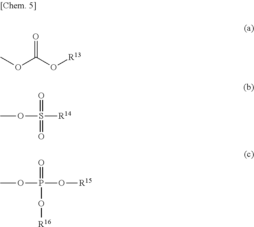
COC(O[R13])=O.COS(=O)(=O)[R14].COP(=O)(O[R16])O[R15]
